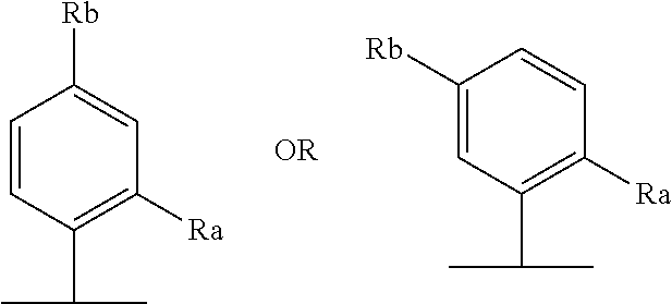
C1=CC(C(C)C)=C([Ra])C=C1[Rb].C1([Rb])=CC(C(C)C)=C([Ra])C=C1
